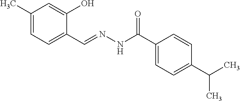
C1(C)=CC=C(C=NNC(C2=CC=C(C(C)C)C=C2)=O)C(O)=C1
